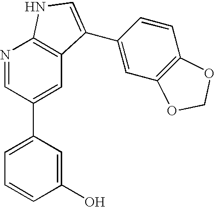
N1=CC(C2=CC=CC(O)=C2)=CC2=C1NC=C2C1=CC2=C(C=C1)OCO2
